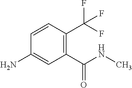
C1=CC(C(F)(F)F)=C(C(NC)=O)C=C1N
